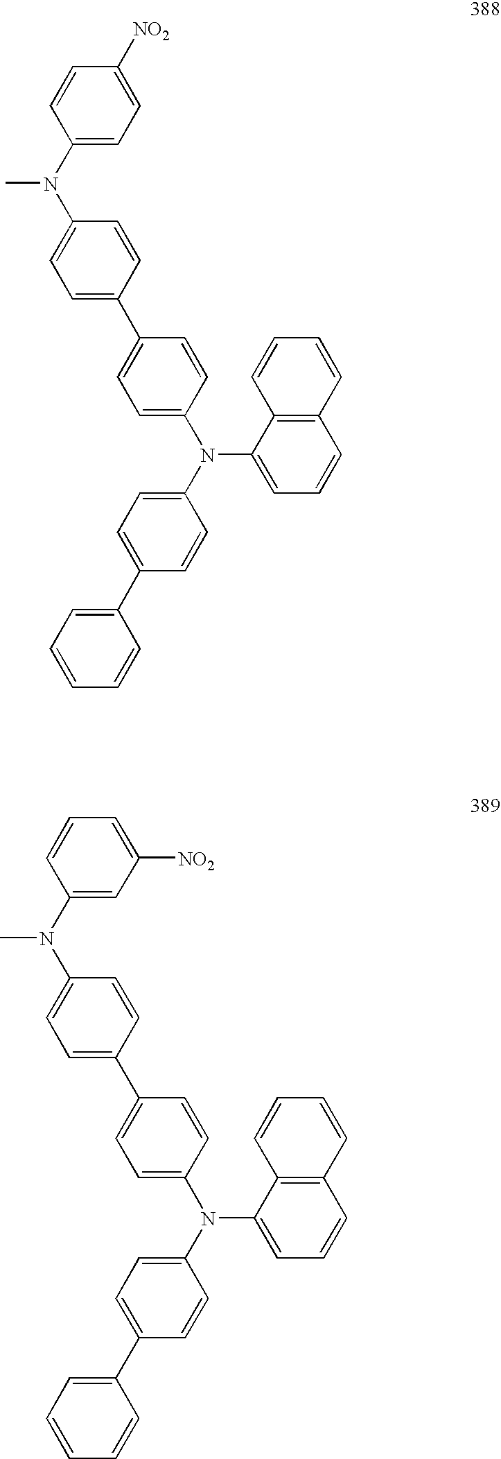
C1(C2=CC=C(N(C3=CC=C(C4=CC=C(N(C5=CC=C([NO2])C=C5)C)C=C4)C=C3)C3=CC=CC4=C3C=CC=C4)C=C2)=CC=CC=C1.C1(C2=CC=C(N(C3=CC=C(C4=CC=C(N(C5=CC([NO2])=CC=C5)C)C=C4)C=C3)C3=CC=CC4=C3C=CC=C4)C=C2)=CC=CC=C1
